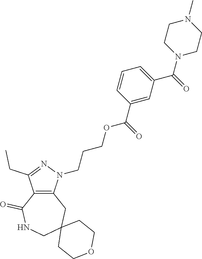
C12=C(N(CCCOC(C3=CC(C(=O)N4CCN(C)CC4)=CC=C3)=O)N=C1CC)CC1(CNC2=O)CCOCC1
